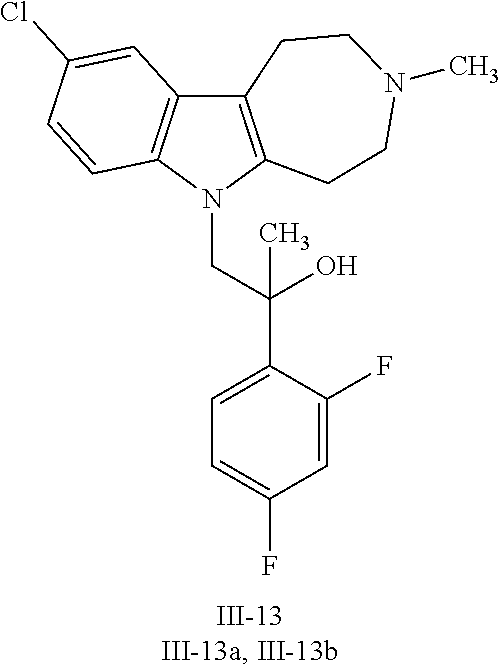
N1(CC(C2=CC=C(F)C=C2F)(O)C)C2=C(C3=C1C=CC(Cl)=C3)CCN(C)CC2
